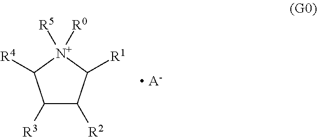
C1([R3])C([R2])C([R1])[N+]([R5])([R0])C1[R4].[ A-]
